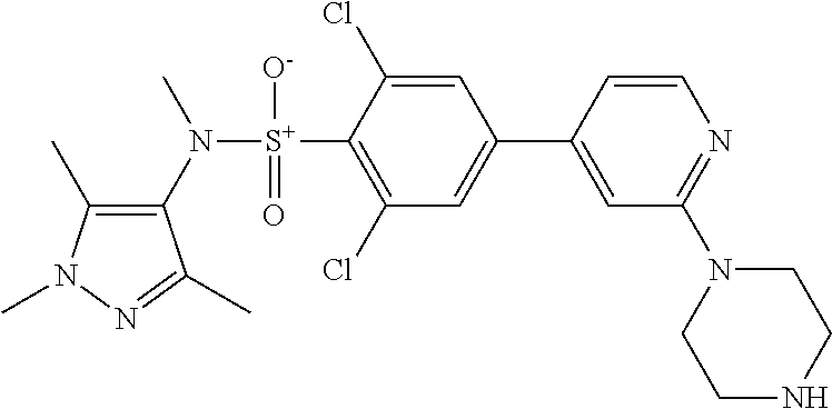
C1(C)=C(N([S+](C2=C(Cl)C=C(C3=CC(N4CCNCC4)=NC=C3)C=C2Cl)([O-])=O)C)C(C)=NN1C
